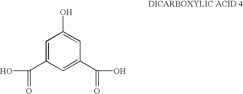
C1=C(C(=O)O)C=C(C(=O)O)C=C1O
